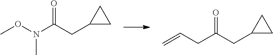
O=C(CC1CC1)N(C)OC.O=C(CC1CC1)CC=C
